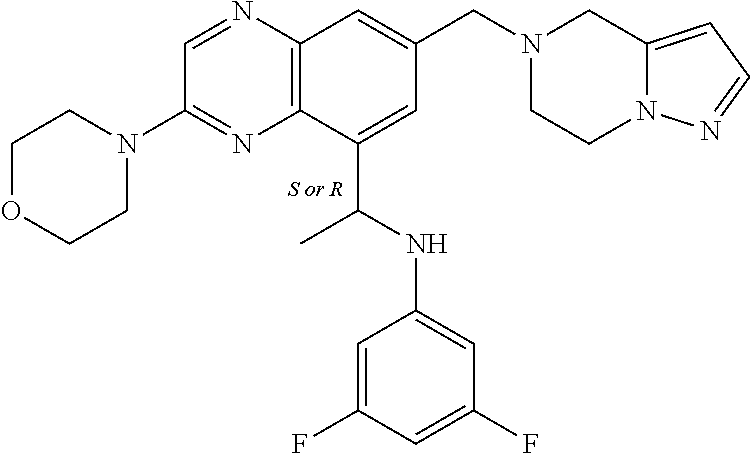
C1OCCN(C2=NC3=C(N=C2)C=C(CN2CCN4C(=CC=N4)C2)C=C3C(C)NC2=CC(F)=CC(F)=C2)C1
